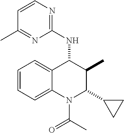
C1=CC=C2C(=C1)C(NC1=NC=CC(C)=N1)C(C)C(C1CC1)N2C(C)=O
